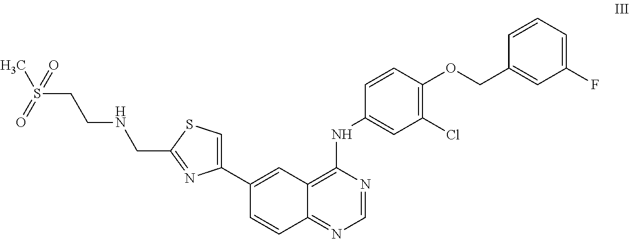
C1(C2=CSC(CNCCS(=O)(C)=O)=N2)=CC2=C(NC3=CC(Cl)=C(OCC4=CC(F)=CC=C4)C=C3)N=CN=C2C=C1
